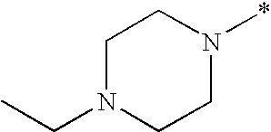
C1N(CC)CCN(*)C1
